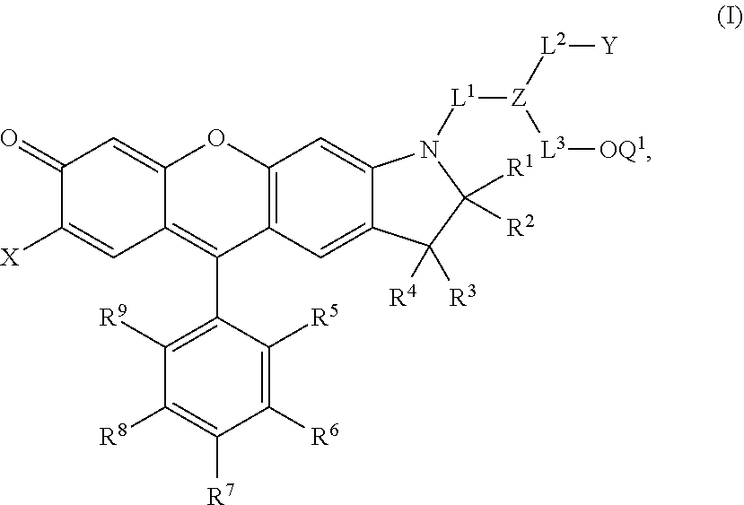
C12=C(C=C3C(=C1)N([L1][Z]([L3][OQ1])[L2][Y])C([R1])([R2])C3([R4])[R3])C(C1=C([R9])C([R8])=C([R7])C([R6])=C1[R5])=C1C(=CC(=O)C([X])=C1)O2
